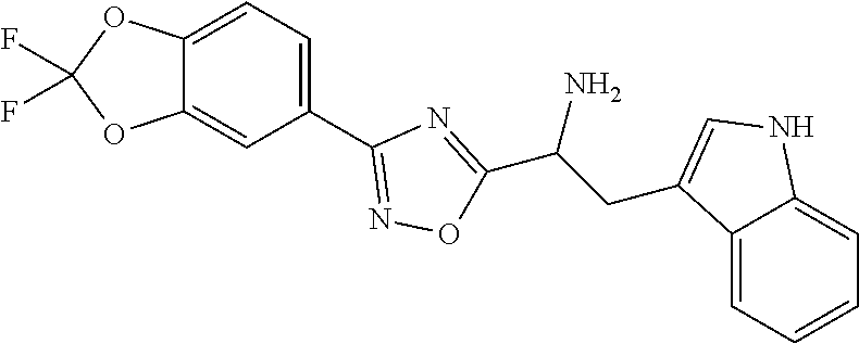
C12=CC=C(C3=NOC(C(CC4=CNC5=CC=CC=C54)N)=N3)C=C1OC(F)(F)O2
